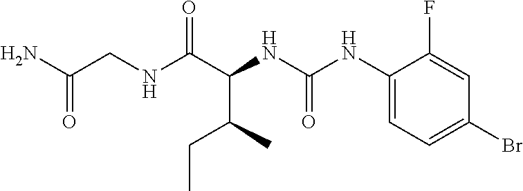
C(C)C(C(NC(=O)NC1=CC=C(Br)C=C1F)C(NCC(N)=O)=O)C
